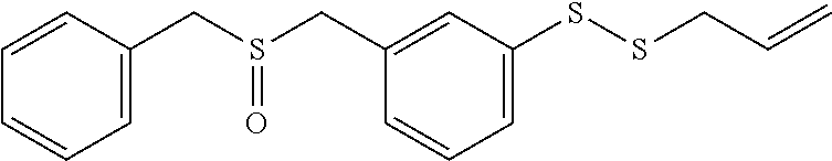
S(CC1=CC(SSCC=C)=CC=C1)(CC1=CC=CC=C1)=O
